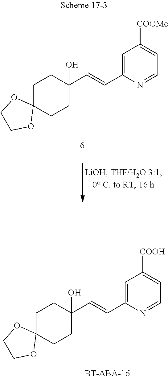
C1C2(CCC(C=CC3=CC([COOH])=CC=N3)(O)C1)OCCO2.C1C2(CCC(C=CC3=CC([COOMe])=CC=N3)(O)C1)OCCO2
